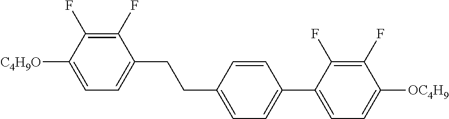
C1(F)=C(F)C([C4H9O])=CC=C1CCC1=CC=C(C2=CC=C([OC4H9])C(F)=C2F)C=C1
